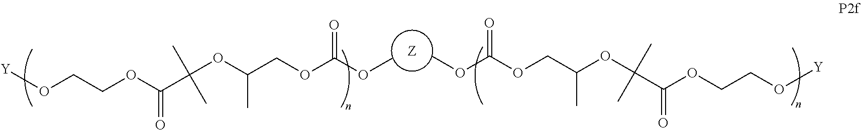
C(OCCO[Y])(=O)C(OC(COC(OC)=O)C)(C)C.[Z].C(OCC(OC(C(OCCO[Y])=O)(C)C)C)(=O)OC
